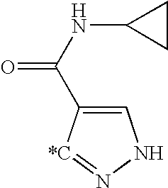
C1=C(C(=O)NC2CC2)[*C]=NN1
